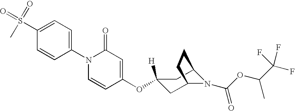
C1(S(=O)(C)=O)=CC=C(N2C=CC(OC3([H])CC4N(C(OC(C(F)(F)F)C)=O)C(C3)CC4)=CC2=O)C=C1
